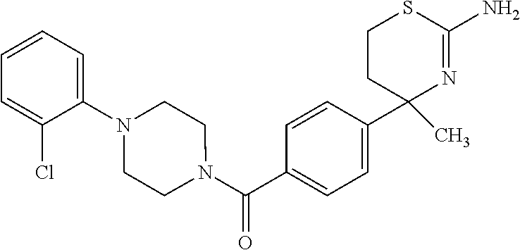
C1=CC(C2(C)N=C(N)SCC2)=CC=C1C(N1CCN(C2=CC=CC=C2Cl)CC1)=O
